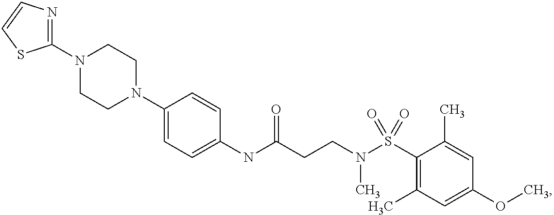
C1(N2CCN(C3=NC=CS3)CC2)=CC=C(NC(CCN(S(C2=C(C)C=C(OC)C=C2C)(=O)=O)C)=O)C=C1
